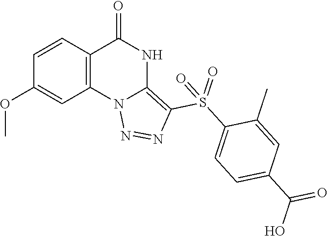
C1(OC)=CC2=C(C=C1)C(=O)NC1=C(S(C3=CC=C(C(O)=O)C=C3C)(=O)=O)N=NN21
